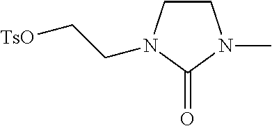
C1CN(CC[TsO])C(=O)N1C
